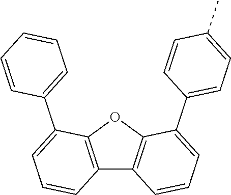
C12=C(OC3=C1C=CC=C3C1=CC=C(C)C=C1)C(C1=CC=CC=C1)=CC=C2
